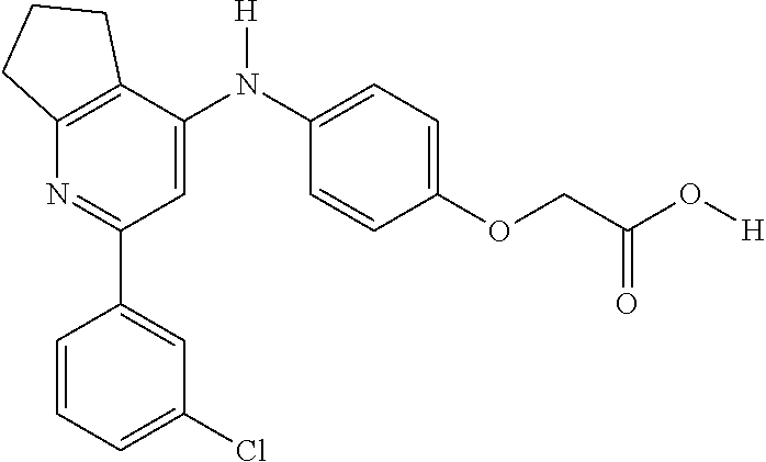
C12=C(C(N(C3=CC=C(OCC(O[H])=O)C=C3)[H])=CC(C3=CC(Cl)=CC=C3)=N1)CCC2
